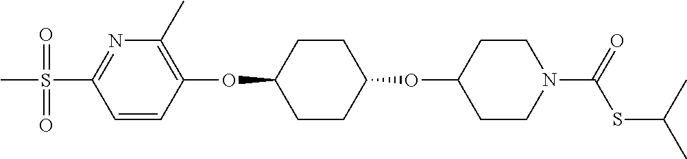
C1=CC(OC2CCC(OC3CCN(C(SC(C)C)=O)CC3)CC2)=C(C)N=C1S(C)(=O)=O
